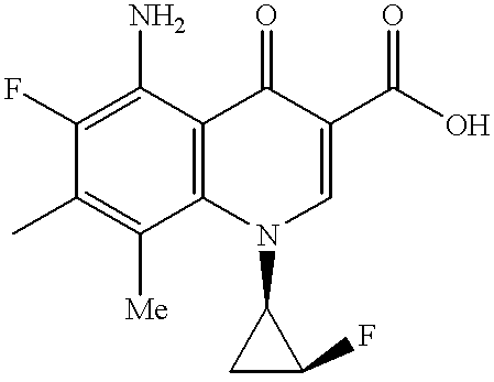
C1(F)=C(N)C2=C(C([Me])=C1C)N(C1CC1F)C=C(C(O)=O)C2=O
